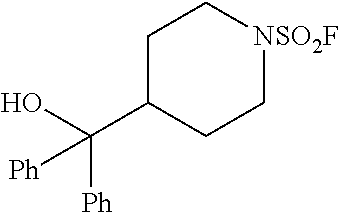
C([Ph])(O)(C1CC[NSO2F]CC1)[Ph]
